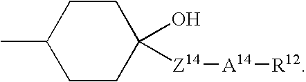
C1CC(O)([Z14][A14][R12])CCC1C
